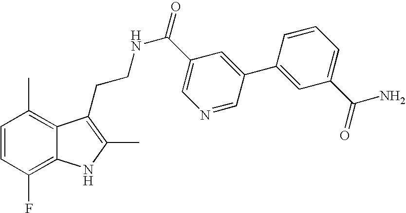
C1=CC(F)=C2C(=C1C)C(CCNC(=O)C1=CN=CC(C3=CC(C(=O)N)=CC=C3)=C1)=C(C)N2
